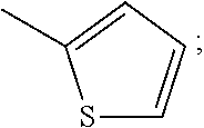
S1C=CC=C1C
